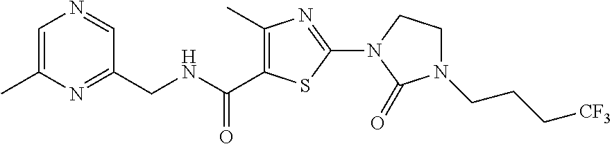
C1=C(C)N=C(CNC(C2=C(C)N=C(N3C(=O)N(CCC[CF3])CC3)S2)=O)C=N1
